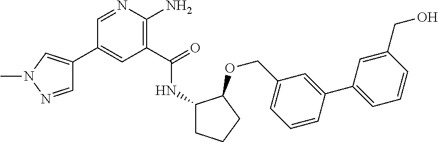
C1(C(=O)NC2CCCC2OCC2=CC=CC(C3=CC=CC(CO)=C3)=C2)=C(N)N=CC(C2=CN(C)N=C2)=C1
